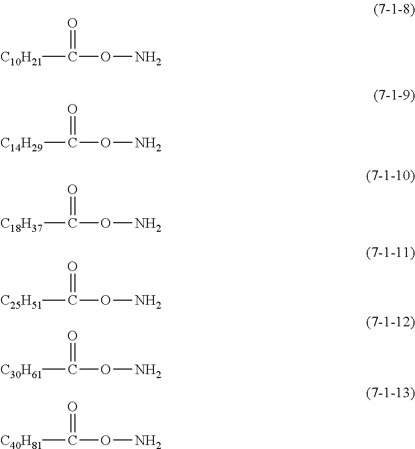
[C10H21]C(=O)ON.[C14H29]C(=O)ON.[C18H37]C(=O)ON.[C25H51]C(=O)ON.[C30H61]C(=O)ON.[C40H81]C(=O)ON
